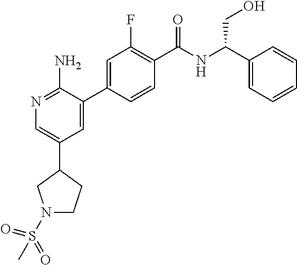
N1=C(N)C(C2=CC(F)=C(C([NH]C(C3=CC=CC=C3)CO)=O)C=C2)=CC(C2CN(S(C)(=O)=O)CC2)=C1
